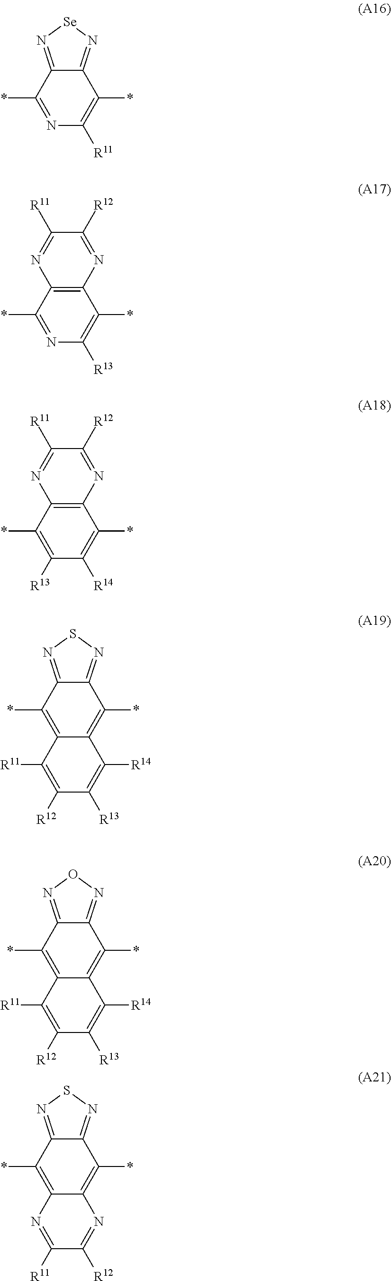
C12=N[Se]N=C1C(*)=C([R11])N=C2*.C12=C(C(*)=C([R13])N=C1*)N=C([R12])C([R11])=N2.C12=C(C(*)=C([R14])C([R13])=C1*)N=C([R12])C([R11])=N2.C12=C(*)C3=NSN=C3C(*)=C1C([R14])=C([R13])C([R12])=C2[R11].C12=C(*)C3=NON=C3C(*)=C1C([R14])=C([R13])C([R12])=C2[R11].C12=C(*)C3=NSN=C3C(*)=C1N=C([R12])C([R11])=N2
